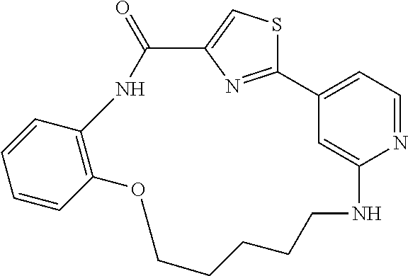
C1=CC=CC2=C1NC(=O)C1=CSC(=N1)C1=CC=NC(=C1)NCCCCCO2
